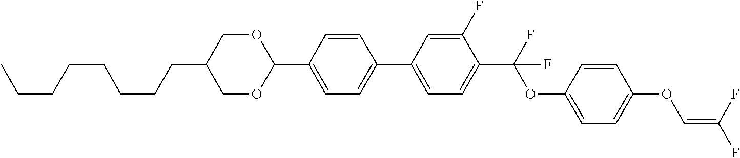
C1OC(C2=CC=C(C3=CC=C(C(F)(OC4=CC=C(OC=C(F)F)C=C4)F)C(F)=C3)C=C2)OCC1CCCCCCCC
